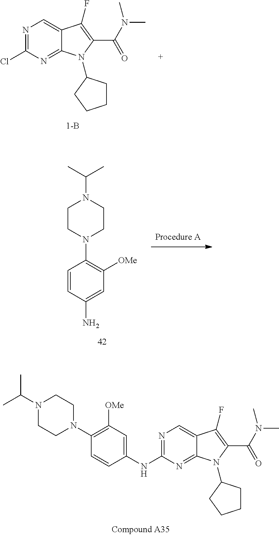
N1=C(Cl)N=C2C(=C1)C(F)=C(C(N(C)C)=O)N2C1CCCC1.C1=C(NC2=NC=C3C(=N2)N(C2CCCC2)C(C(N(C)C)=O)=C3F)C=CC(N2CCN(C(C)C)CC2)=C1[OMe].C1=C(N)C=CC(N2CCN(C(C)C)CC2)=C1[OMe]
